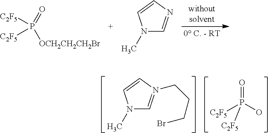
[OCH2CH2CH2Br]P(=O)([C2F5])[C2F5].N1(C)C=NC=C1.O=P(O)([C2F5])[C2F5].N1(C)C=N(CCCBr)C=C1
